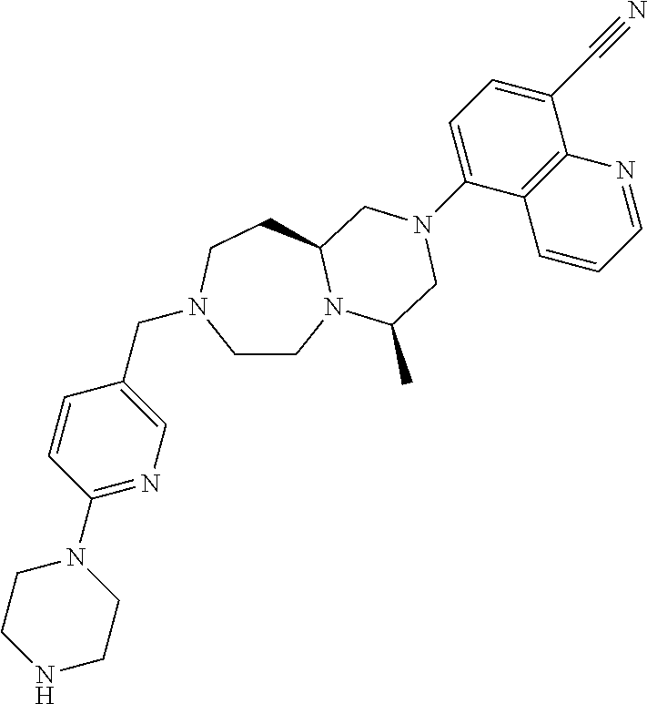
C1CN2C(CCN1CC1=CN=C(N3CCNCC3)C=C1)CN(C1=CC=C(C#N)C3=C1C=CC=N3)CC2C
